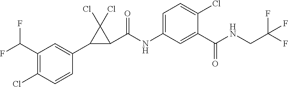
C1(Cl)=C(C(F)F)C=C(C2C(C(NC3=CC=C(Cl)C(C(NCC(F)(F)F)=O)=C3)=O)C2(Cl)Cl)C=C1
